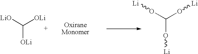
C([OLi])([LiO])[OLi].C(O[Li])(O[Li])O[Li]
